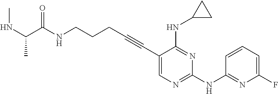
N(CCCC#CC1=CN=C(NC2=NC(F)=CC=C2)N=C1NC1CC1)C(=O)C(NC)C
